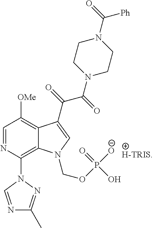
C1=NC(N2C=NC(C)=N2)=C2C(=C1[OMe])C(C(=O)C(=O)N1CCN(C(=O)[Ph])CC1)=CN2COP([O-])(=O)O
